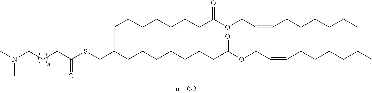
C(CCC(SCC(CCCCCCCC(OCC=CCCCCCC)=O)CCCCCCCC(OCC=CCCCCCC)=O)=O)N(C)C
